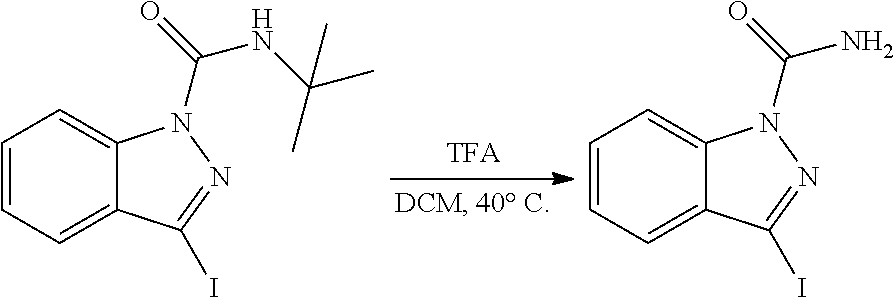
C1=CC=C2C(=C1)N(C(=O)NC(C)(C)C)N=C2I.C1=CC=C2C(=C1)N(C(=O)N)N=C2I
